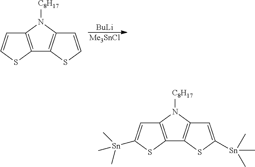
[BuLi].[Me3SnCl].C12=C(N([C8H17])C3=C1SC=C3)C=CS2.C12=C(N([C8H17])C3=C1SC([Sn](C)(C)C)=C3)C=C([Sn](C)(C)C)S2
